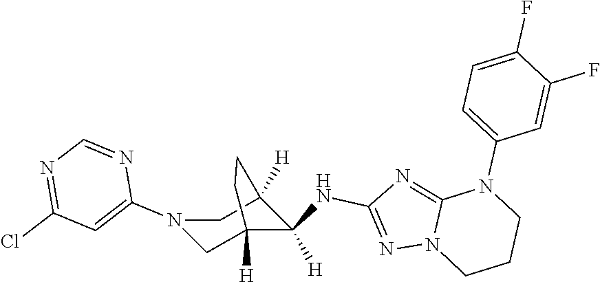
C12=NC(NC3([H])C4([H])CN(C5=CC(Cl)=NC=N5)CC3([H])CC4)=NN1CCCN2C1=CC=C(F)C(F)=C1
